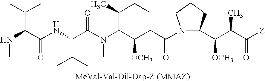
N(C(C(NC(C(N(C(C(CC(N1C(C([OCH3])C(C([Z])=O)C)CCC1)=O)[OCH3])C(C)CC)C)=O)C(C)C)=O)C(C)C)C
